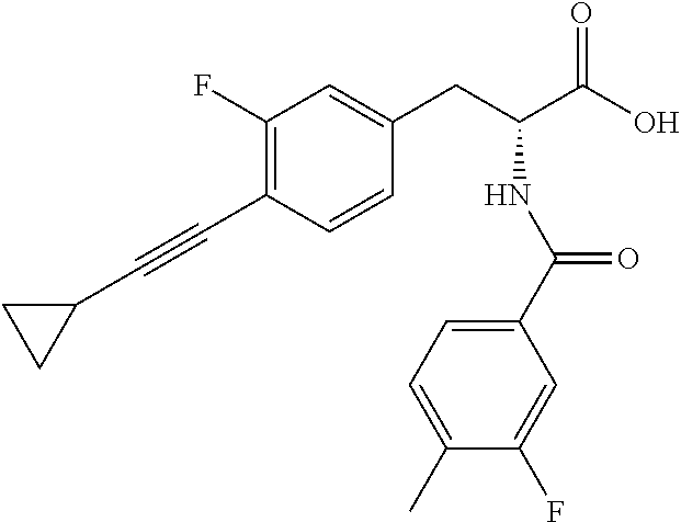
C1(F)=C(C#CC2CC2)C=CC(CC(C(O)=O)NC(C2=CC=C(C)C(F)=C2)=O)=C1
